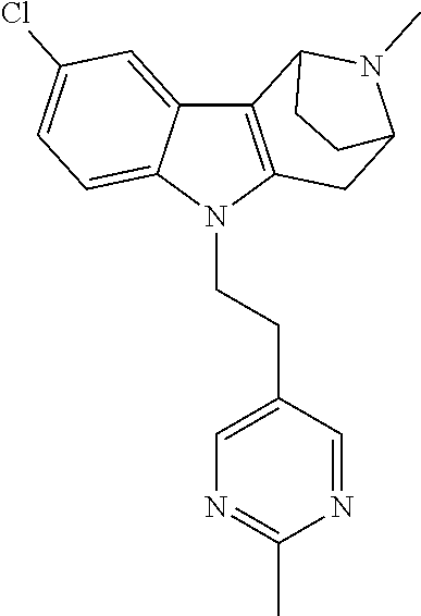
C12=CC(Cl)=CC=C1N(CCC1=CN=C(C)N=C1)C1=C2C2N(C)C(C1)CC2
